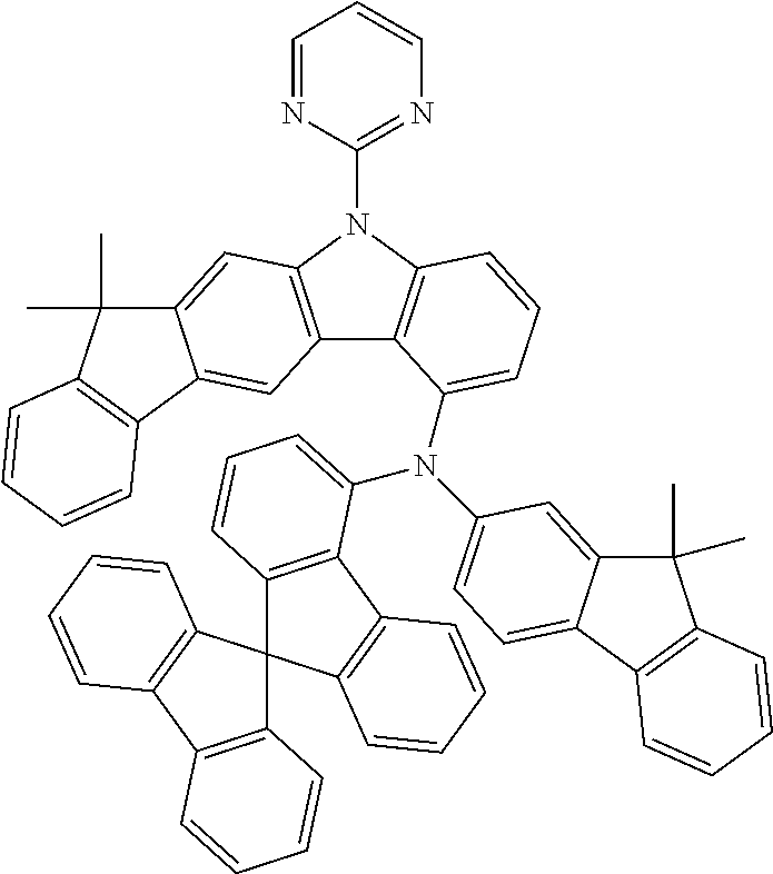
C1=NC(N2C3=C(C4=C2C=C2C(=C4)C4=C(C2(C)C)C=CC=C4)C(N(C2=CC=CC4=C2C2=C(C45C4=C(C6=C5C=CC=C6)C=CC=C4)C=CC=C2)C2=CC=C4C(=C2)C(C)(C)C2=C4C=CC=C2)=CC=C3)=NC=C1
